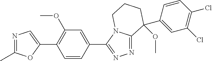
N1=C(C)OC(C2=C(OC)C=C(C3=NN=C4N3CCCC4(OC)C3=CC(Cl)=C(Cl)C=C3)C=C2)=C1
